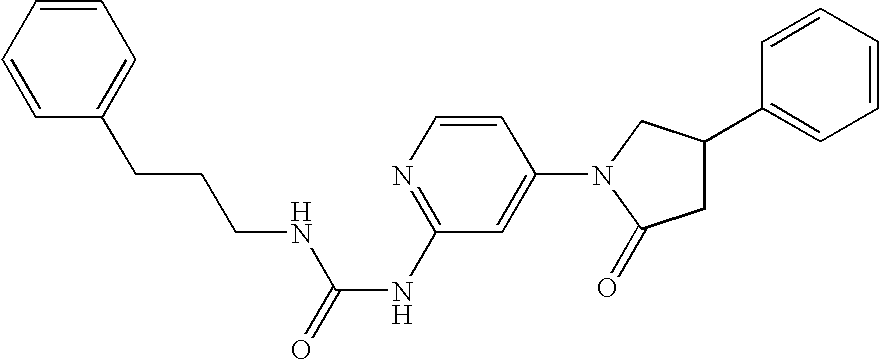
C1=CC(N2C(=O)CC(C3=CC=CC=C3)C2)=CC(NC(=O)NCCCC2=CC=CC=C2)=N1
